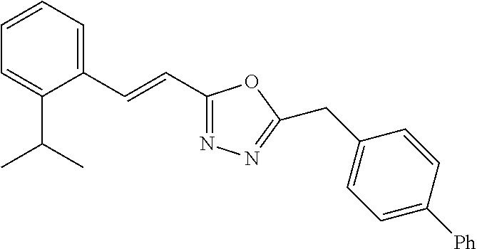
C1=CC=C(C=CC2=NN=C(CC3=CC=C([Ph])C=C3)O2)C(C(C)C)=C1
